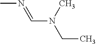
CN=CN(CC)C
